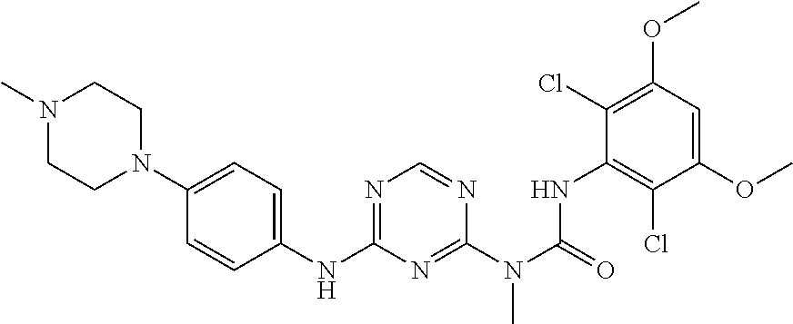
C1(N2CCN(C)CC2)=CC=C(NC2=NC=NC(N(C(NC3=C(Cl)C(OC)=CC(OC)=C3Cl)=O)C)=N2)C=C1
